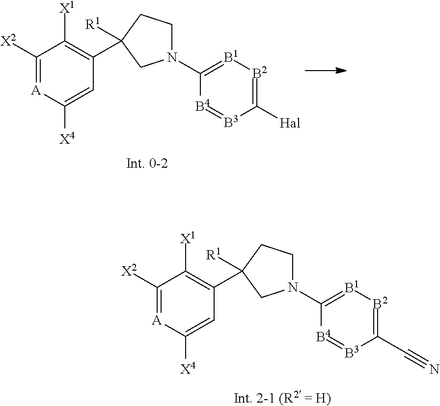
C1N(C2=[B1][B2]=C([Hal])[B3]=[B4]2)CC(C2=C([X1])C([X2])=[A]C([X4])=C2)([R1])C1.C1N(C2=[B1][B2]=C(C#N)[B3]=[B4]2)CC(C2=C([X1])C([X2])=[A]C([X4])=C2)([R1])C1
